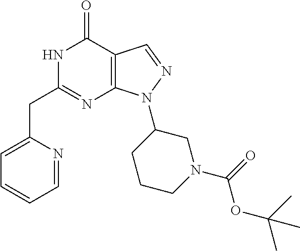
N1C(CC2=CC=CC=N2)=NC2=C(C1=O)C=NN2C1CCCN(C(OC(C)(C)C)=O)C1
